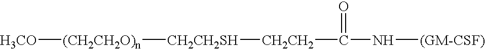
C(N[(GM-CSF)])(=O)[CH2CH2][CH2CH2SH][(CH2CH2O)n][H3CO]
